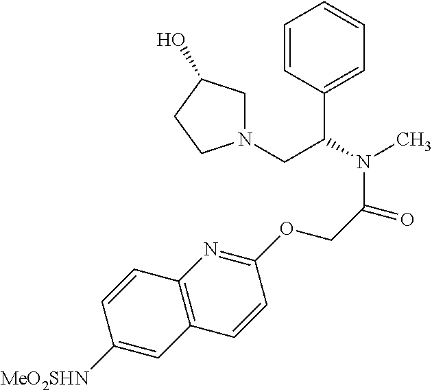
C1=CC(C(CN2CC(O)CC2)N(C)C(COC2=NC3=C(C=C2)C=C([MeO2SHN])C=C3)=O)=CC=C1
